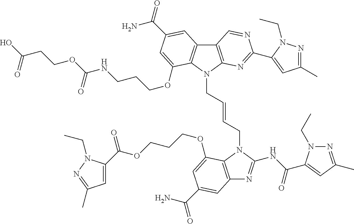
C(OCCCOC1=CC(C(=O)N)=CC2=C1N(CC=CCN1C3=C(C4=C1C(OCCCNC(OCCC(O)=O)=O)=CC(C(=O)N)=C4)C=NC(C1=CC(C)=NN1CC)=N3)C(NC(=O)C1=CC(C)=NN1CC)=N2)(C1=CC(C)=NN1CC)=O
